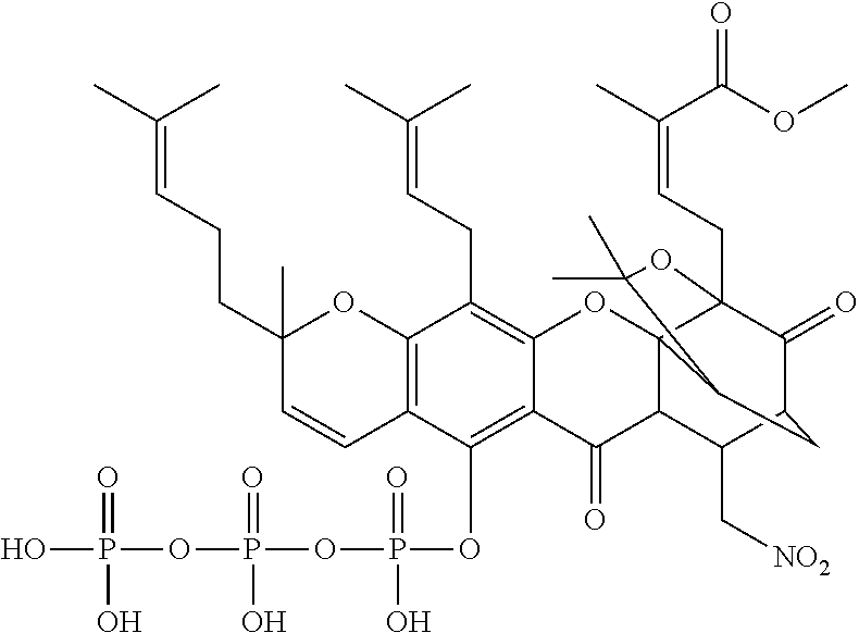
C12=C(OP(=O)(O)OP(OP(O)(=O)O)(=O)O)C3=C(C(CC=C(C)C)=C1OC14C(C2=O)C(C[NO2])C2C(=O)C1(CC=C(C)C(=O)OC)OC(C)(C)C4C2)OC(C)(CCC=C(C)C)C=C3
